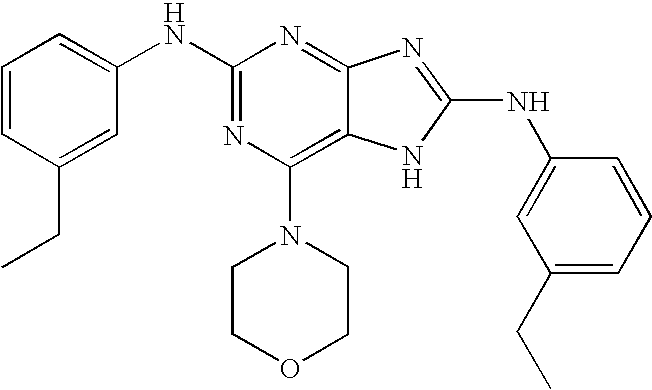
N(C1=NC(N2CCOCC2)=C2C(=N1)N=C(NC1=CC(CC)=CC=C1)N2)C1=CC=CC(CC)=C1
